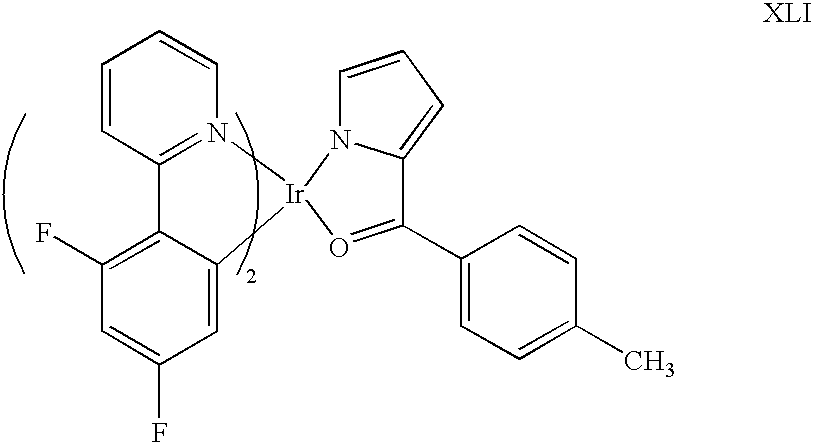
C1=CC2=N(C=C1)[Ir]1(C3=CC(F)=CC(F)=C23)N2C(=CC=C2)C(C2=CC=C(C)C=C2)=O1
